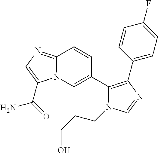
C12=NC=C(C(=O)N)N1C=C(C1=C(C3=CC=C(F)C=C3)N=CN1CCCO)C=C2
